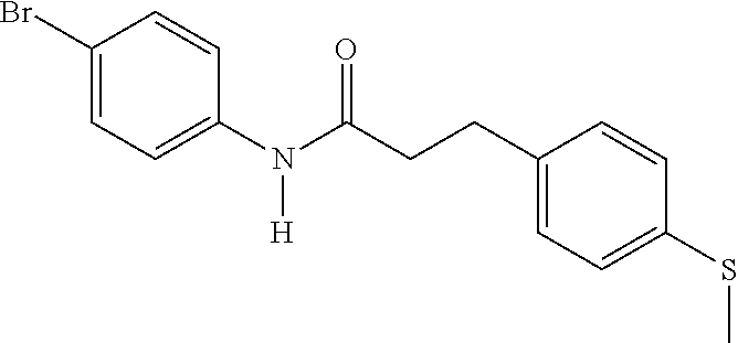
C1(Br)=CC=C(N(C(CCC2=CC=C(SC)C=C2)=O)[H])C=C1
